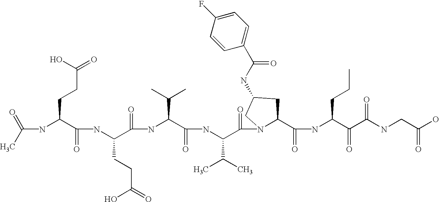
C(NC(C(NC(C(=O)NC(C(=O)NC(C(=O)N1C(C(=O)NC(C(=O)C(NCC(O)=O)=O)CCC)CC(NC(=O)C2=CC=C(F)C=C2)C1)C(C)C)C(C)C)CCC(=O)O)=O)CCC(=O)O)(C)=O
